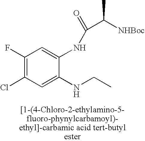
C1(F)=C(Cl)C=C(NCC)C(NC(=O)C([NHBoc])C)=C1
